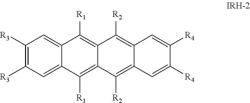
C1([R3])=C([R3])C=C2C(=C1)C([R1])=C1C(=C2[R1])C([R2])=C2C(=C1[R2])C=C([R4])C([R4])=C2
